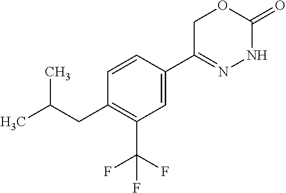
C1=CC(C2=NNC(=O)OC2)=CC(C(F)(F)F)=C1CC(C)C
